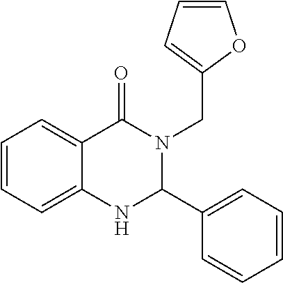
C1=CC=C2C(=C1)C(=O)N(CC1=CC=CO1)C(C1=CC=CC=C1)N2
